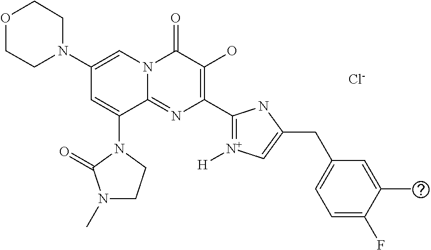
C1N(C2=CN3C(=NC(C4=[N+]([H])C=C(CC5=CC=C(F)C(C)=C5)N4)=C(O)C3=O)C(N3C(=O)N(C)CC3)=C2)CCOC1.[Cl-]
